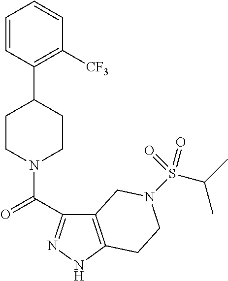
C1=CC(C2CCN(C(=O)C3=NNC4=C3CN(S(C(C)C)(=O)=O)CC4)CC2)=C([CF3])C=C1
